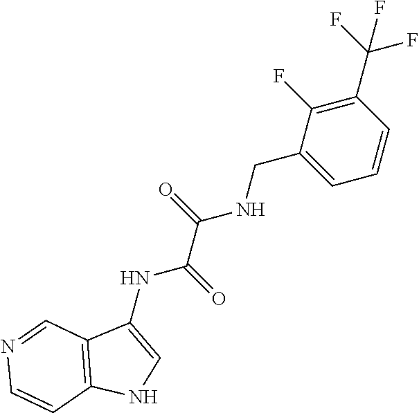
C1(CNC(=O)C(=O)NC2=CNC3=C2C=NC=C3)=CC=CC(C(F)(F)F)=C1F
